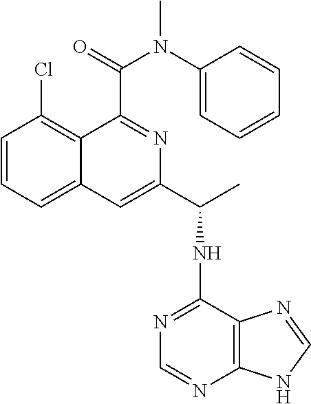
C1=CC=C2C(=C1Cl)C(C(=O)N(C1=CC=CC=C1)C)=NC(C(C)NC1=NC=NC3=C1N=CN3)=C2
